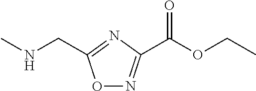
O1N=C(C(OCC)=O)N=C1CNC
